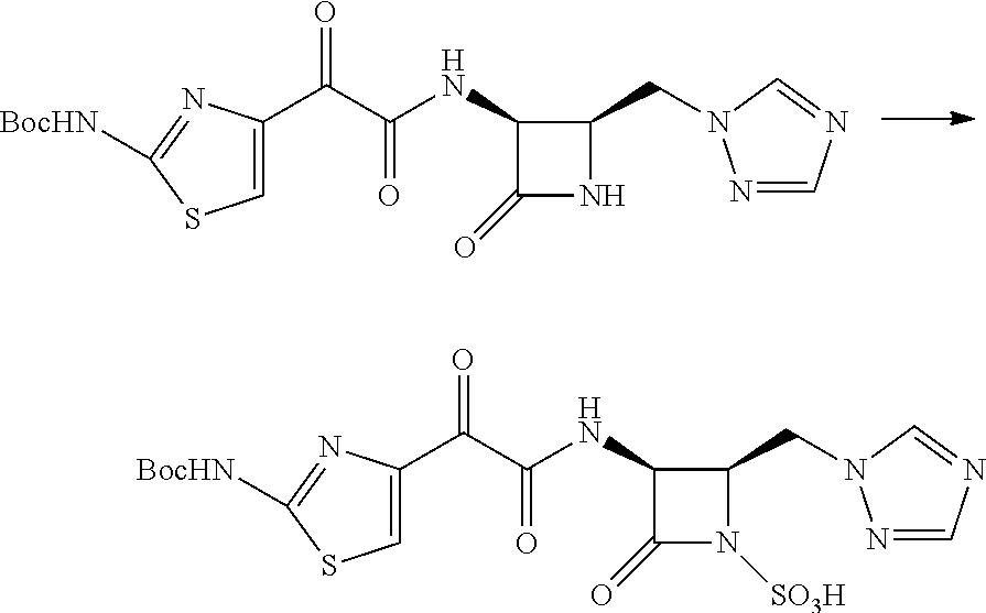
C1=C(C(C(NC2C(=O)NC2CN2N=CN=C2)=O)=O)N=C([BocHN])S1.C1=C(C(C(NC2C(=O)N([SO3H])C2CN2N=CN=C2)=O)=O)N=C([BocHN])S1
